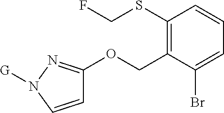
C1=CN([G])N=C1OCC1=C(SCF)C=CC=C1Br
